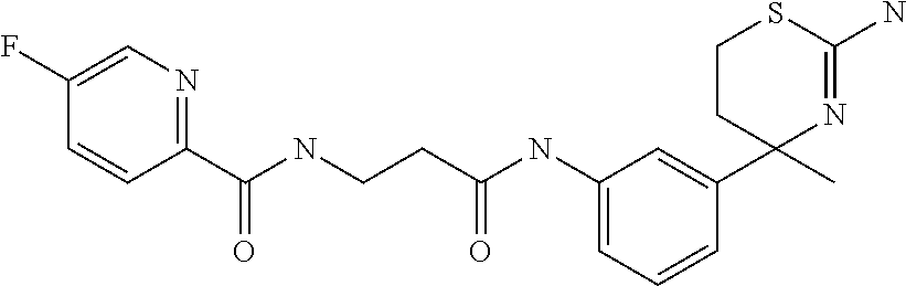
C1(NC(CCNC(=O)C2=NC=C(F)C=C2)=O)=CC=CC(C2(C)N=C(N)SCC2)=C1
